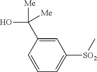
[SO2](C1=CC=CC(C(O)([Me])[Me])=C1)C
